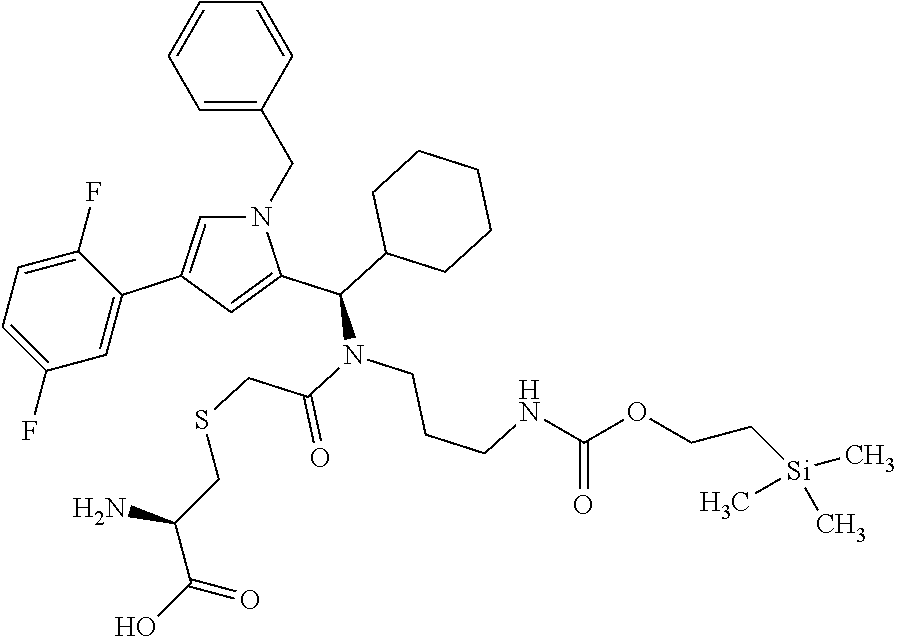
C1=CC(CN2C=C(C3=CC(F)=CC=C3F)C=C2C(C2CCCCC2)N(C(CSCC(C(O)=O)N)=O)CCCNC(OCC[Si](C)(C)C)=O)=CC=C1
